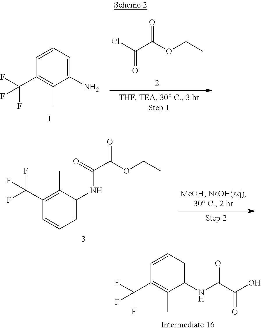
C(C(OCC)=O)(Cl)=O.C1(N)=CC=CC(C(F)(F)F)=C1C.C1=C(NC(C(OCC)=O)=O)C(C)=C(C(F)(F)F)C=C1.C1(NC(C(O)=O)=O)=CC=CC(C(F)(F)F)=C1C
